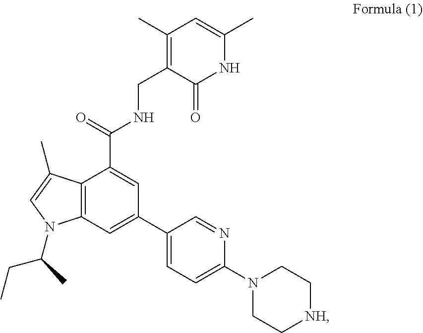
C12=C(C=C(C3=CC=C(N4CC[NH]CC4)N=C3)C=C1C(NCC1=C(C)C=C(C)NC1=O)=O)N(C(CC)C)C=C2C
